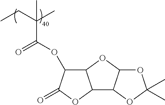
CCC(C)(C)C(=O)OC1C2C(OC1=O)C1C(O2)OC(C)(C)O1
